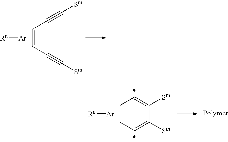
C(=CC#C[Sm])C#C[Sm].[Rn][Ar].C1=CC=C([Sm])C([Sm])=C1.[Rn][Ar]
